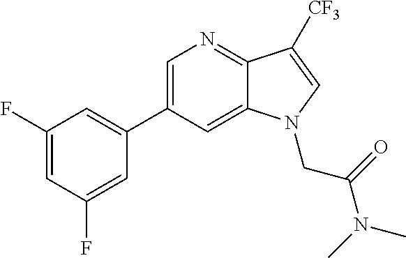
C1=C(C2=CC(F)=CC(F)=C2)C=C2C(=N1)C([CF3])=CN2CC(N(C)C)=O
